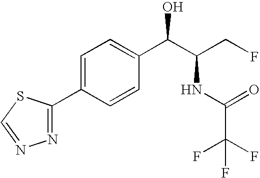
C1=C(C2=NN=CS2)C=CC(C(C(CF)NC(=O)C(F)(F)F)O)=C1
